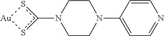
c1(N2CCN(C3=CC=NC=C3)CC2)s[Au]s1
